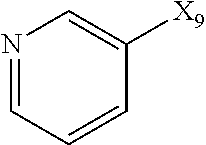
N1=CC=CC([X9])=C1
